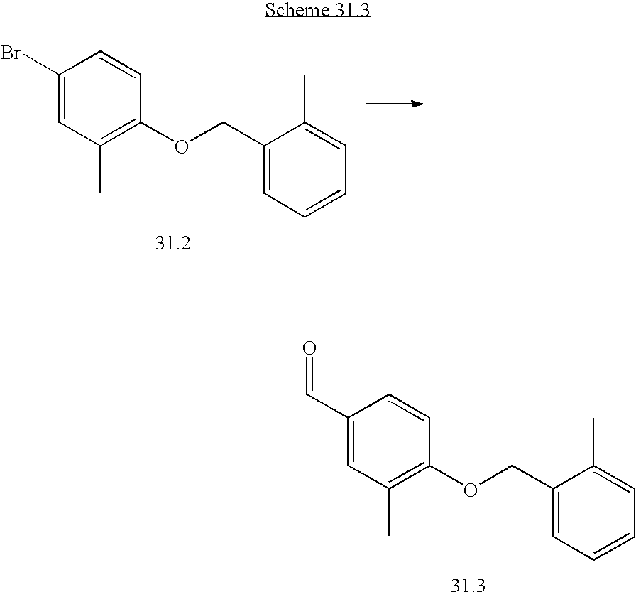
C1(COC2=C(C)C=C(Br)C=C2)=CC=CC=C1C.C1(COC2=C(C)C=C(C=O)C=C2)=CC=CC=C1C
